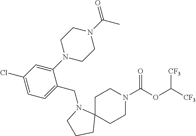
C1C2(CCN(C(OC([CF3])[CF3])=O)C1)N(CC1=CC=C(Cl)C=C1N1CCN(C(C)=O)CC1)CCC2
